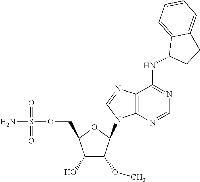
C1(O)C(OC)C(N2C3=C(N=C2)C(NC2CCC4=CC=CC=C24)=NC=N3)OC1COS(N)(=O)=O
